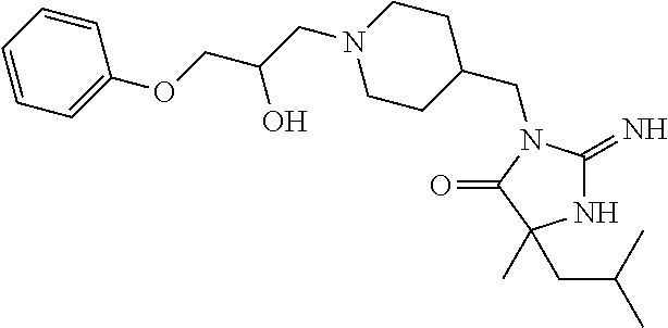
N1C(=N)N(CC2CCN(CC(COC3=CC=CC=C3)O)CC2)C(=O)C1(C)CC(C)C
